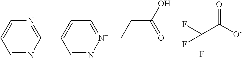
C1=N[N+](CCC(O)=O)=CC=C1C1=NC=CC=N1.FC(C([O-])=O)(F)F
